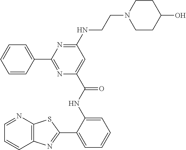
C12=C(N=CC=C1)SC(C1=CC=CC=C1NC(C1=CC(NCCN3CCC(O)CC3)=NC(C3=CC=CC=C3)=N1)=O)=N2
